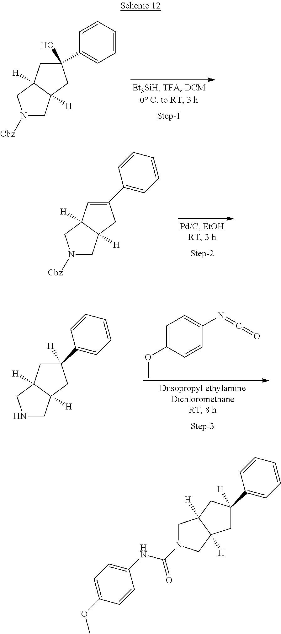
N1([Cbz])CC2([H])C([H])(C1)CC(O)(C1=CC=CC=C1)C2.N1([Cbz])CC2([H])C([H])(C1)C=C(C1=CC=CC=C1)C2.N1CC2([H])C([H])(C1)CC(C1=CC=CC=C1)([H])C2.COC1=CC=C(N=C=O)C=C1.C1(C2([H])CC3([H])C([H])(C2)CN(C(NC2=CC=C(OC)C=C2)=O)C3)=CC=CC=C1
